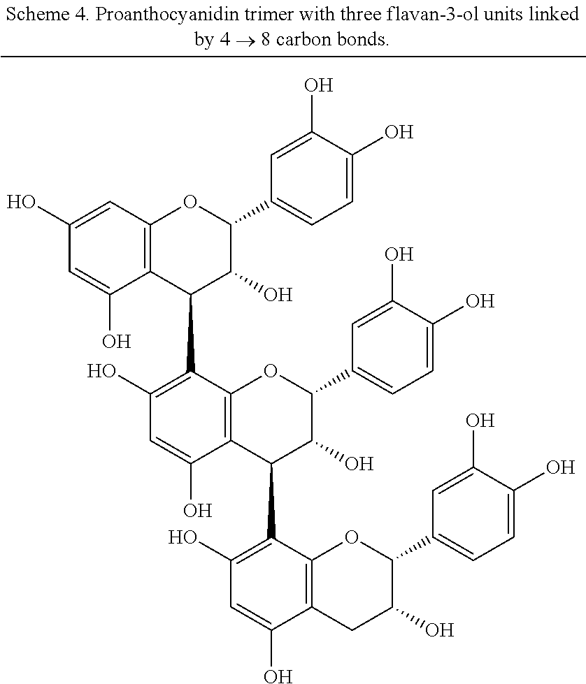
C1(O)=CC2=C(C(O)=C1)C(C1=C(O)C=C(O)C3=C1OC(C1=CC=C(O)C(O)=C1)C(O)C3C1=C(O)C=C(O)C3=C1OC(C1=CC=C(O)C(O)=C1)C(O)C3)C(O)C(C1=CC=C(O)C(O)=C1)O2
